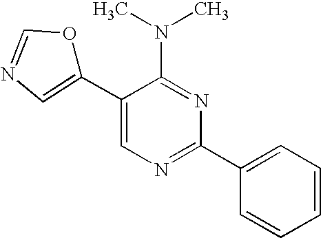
C1(C2=CN=CO2)=CN=C(C2=CC=CC=C2)N=C1N(C)C
